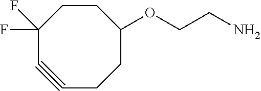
C1#CC(F)(F)CCC(OCCN)CC1
